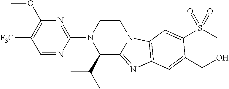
C1=NC(N2C(C(C)C)C3=NC4=C(N3CC2)C=C(S(C)(=O)=O)C(CO)=C4)=NC(OC)=C1[F3C]
